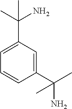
C1=C(C(C)(N)C)C=C(C(C)(N)C)C=C1
